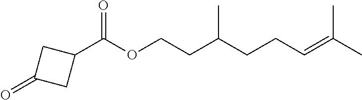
C1(C(OCCC(CCC=C(C)C)C)=O)CC(=O)C1
